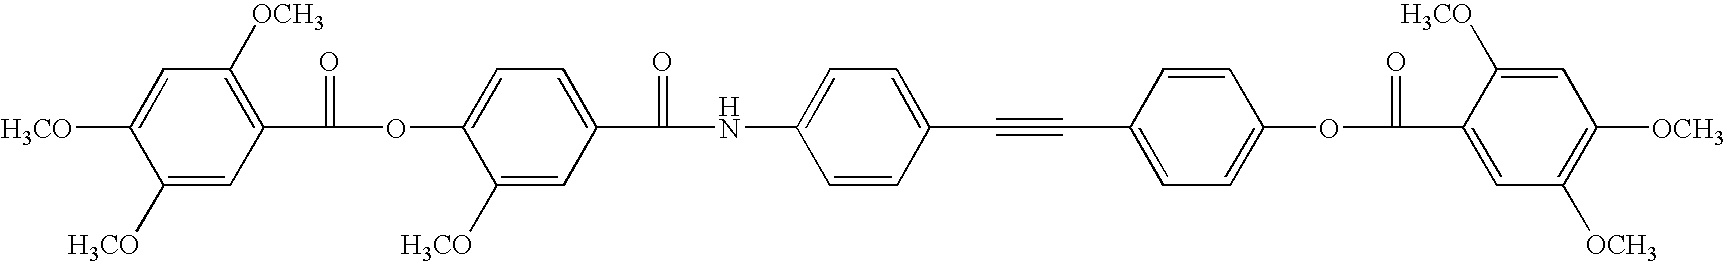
C1([H3CO])=CC(C(=O)OC2=CC=C(C(NC3=CC=C(C#CC4=CC=C(OC(C5=CC([OCH3])=C([OCH3])C=C5[H3CO])=O)C=C4)C=C3)=O)C=C2[H3CO])=C([OCH3])C=C1[H3CO]
